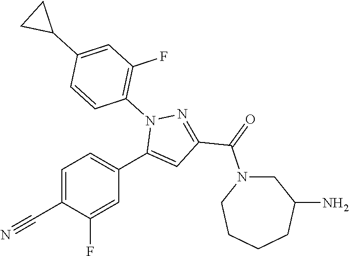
C1=C(C#N)C(F)=CC(C2=CC(C(=O)N3CC(N)CCCC3)=NN2C2=C(F)C=C(C3CC3)C=C2)=C1
